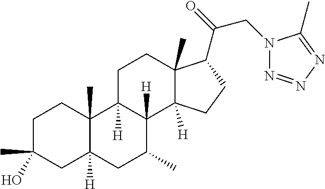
C1C(C)(O)CC2([H])C(C)(C1)C1([H])C([H])(C(C)C2)C2([H])C(C)(CC1)C(C(CN1N=NN=C1C)=O)CC2
